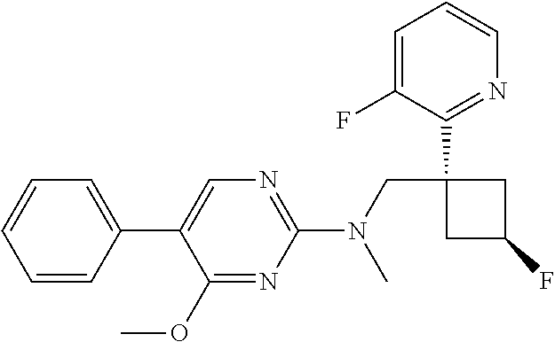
C1(C2=CN=C(N(CC3(C4=NC=CC=C4F)CC(F)C3)C)N=C2OC)=CC=CC=C1
